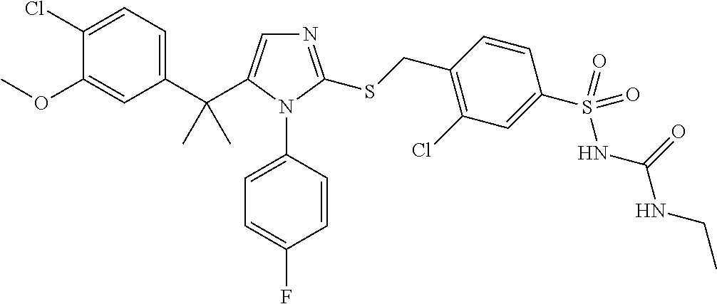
C1(C(C2=CN=C(SCC3=C(Cl)C=C(S(=O)(NC(=O)NCC)=O)C=C3)N2C2=CC=C(F)C=C2)(C)C)=CC=C(Cl)C(OC)=C1
